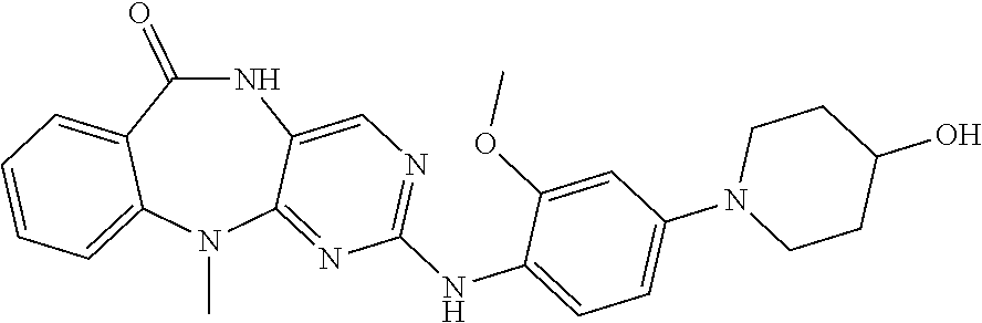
N1C(=O)C2=CC=CC=C2N(C)C2=NC(NC3=CC=C(N4CCC(O)CC4)C=C3OC)=NC=C12
